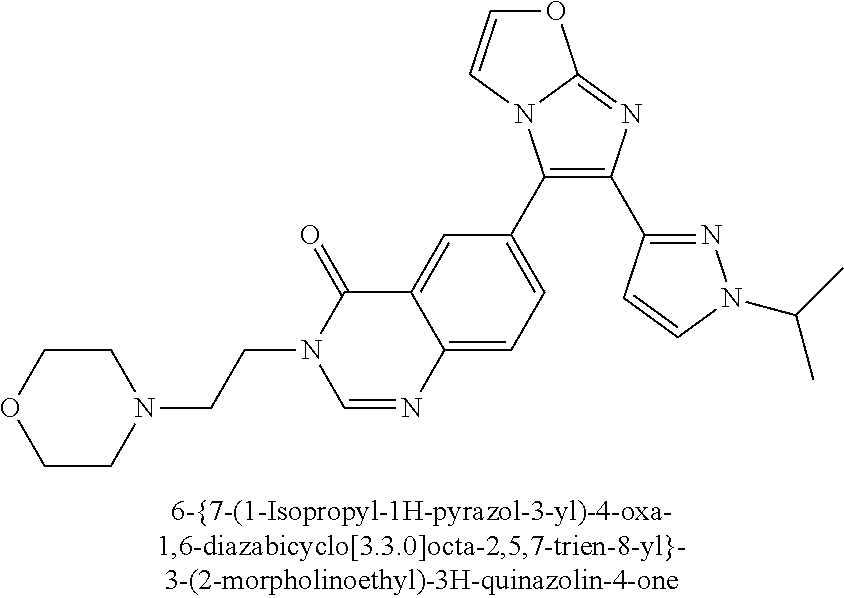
C1(C2=CC=C3C(=C2)C(=O)N(CCN2CCOCC2)C=N3)=C(C2=NN(C(C)C)C=C2)N=C2N1C=CO2
